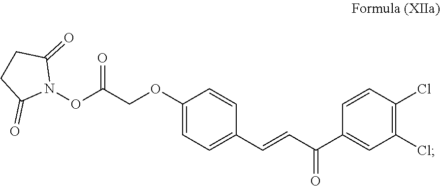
C(OC1=CC=C(C=CC(C2=CC(Cl)=C(Cl)C=C2)=O)C=C1)C(=O)ON1C(=O)CCC1=O
